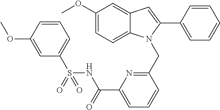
C1(OC)=CC=C2C(=C1)C=C(C1=CC=CC=C1)N2CC1=NC(C(NS(C2=CC=CC(OC)=C2)(=O)=O)=O)=CC=C1
